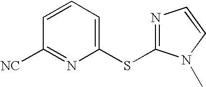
C1=CC=C(SC2=NC=CN2C)N=C1[NC]
